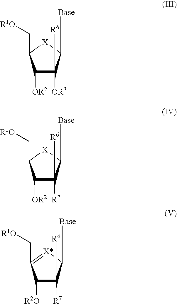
C1([OR2])C([OR3])([R6])C([Base])[X]C1C[R1O].C1([OR2])C([R7])([R6])C([Base])[X]C1C[R1O].C1([R2O])C([R7])([R6])C([Base])[X*]=C1C[R1O]
